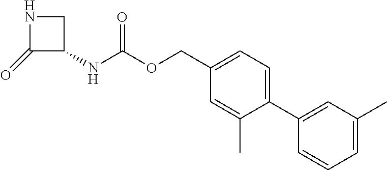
C1(=O)C(NC(OCC2=CC=C(C3=CC(C)=CC=C3)C(C)=C2)=O)CN1
